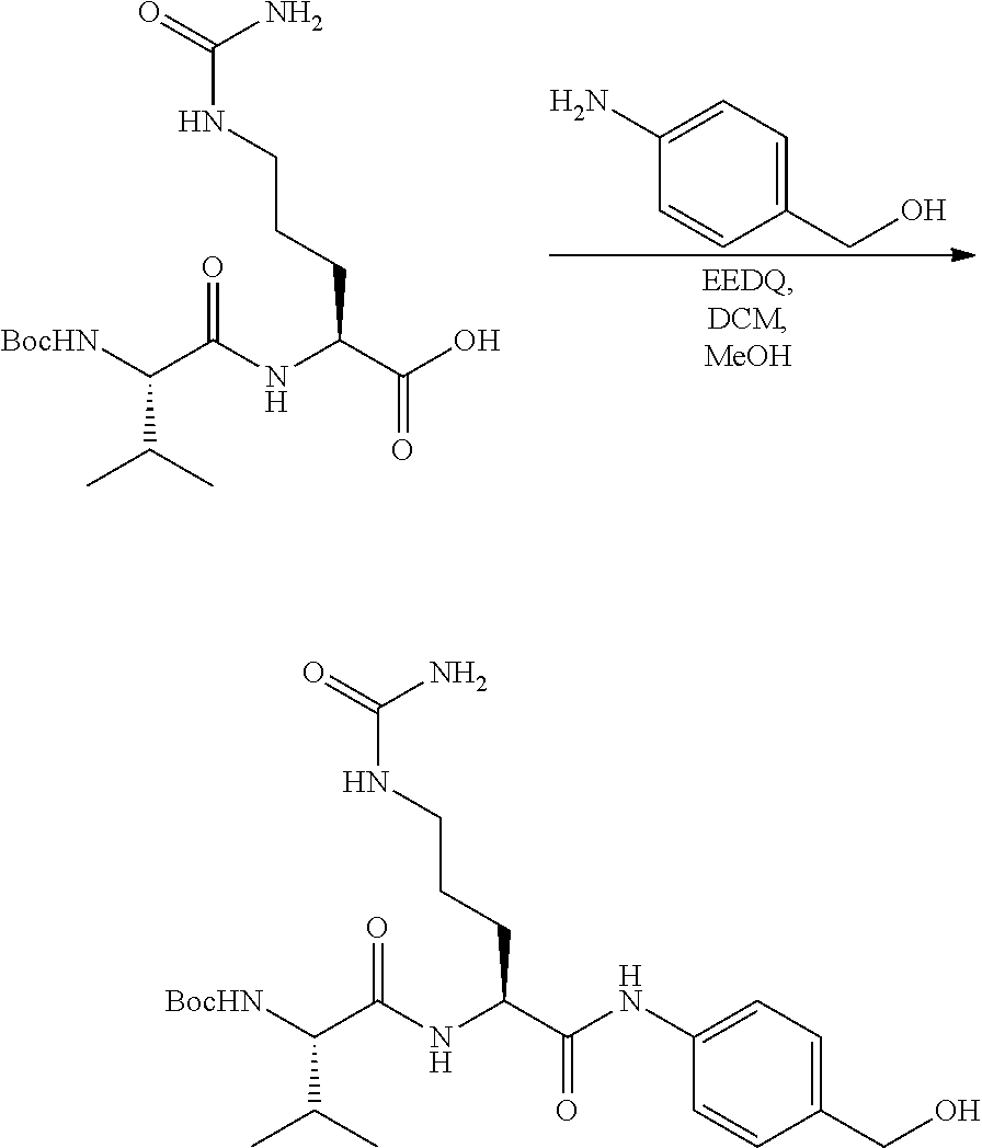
[BocHN]C(C(C)C)C(=O)NC(C(=O)O)CCCNC(N)=O.C1(N)=CC=C(CO)C=C1.[BocHN]C(C(C)C)C(=O)NC(C(=O)NC1=CC=C(CO)C=C1)CCCNC(N)=O
